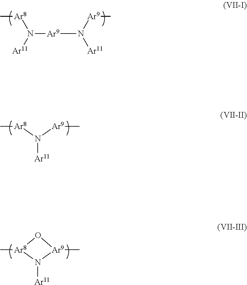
N([Ar9]N([Ar11])[Ar9]C)([Ar8]C)[Ar11].[Ar11]N([Ar8]C)[Ar9]C.[Ar11]N1[Ar8](C)O[Ar9]1C
